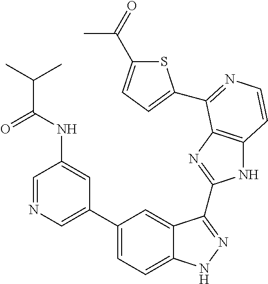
C1(C2=CN=CC(NC(=O)C(C)C)=C2)=CC=C2C(=C1)C(C1=NC3=C(N1)C=CN=C3C1=CC=C(C(=O)C)S1)=NN2
